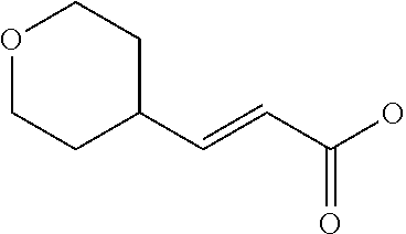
O1CCC(C=CC(=O)O)CC1
